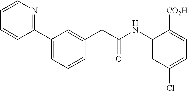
C1(C2=CC=CC(CC(NC3=CC(Cl)=CC=C3[CO2H])=O)=C2)=NC=CC=C1
